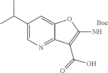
C1(C(C)C)=CN=C2C(=C1)OC(N)=C2C(=O)O.[Boc]
